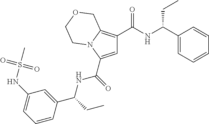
C1=C(C(=O)NC(C2=CC(NS(C)(=O)=O)=CC=C2)CC)N2C(=C1C(NC(C1=CC=CC=C1)CC)=O)COCC2
